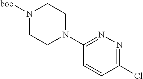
C1=CC(Cl)=NN=C1N1CCN([boc])CC1
